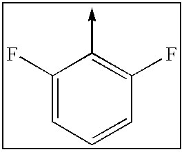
C1(F)=CC=CC(F)=C1->C
